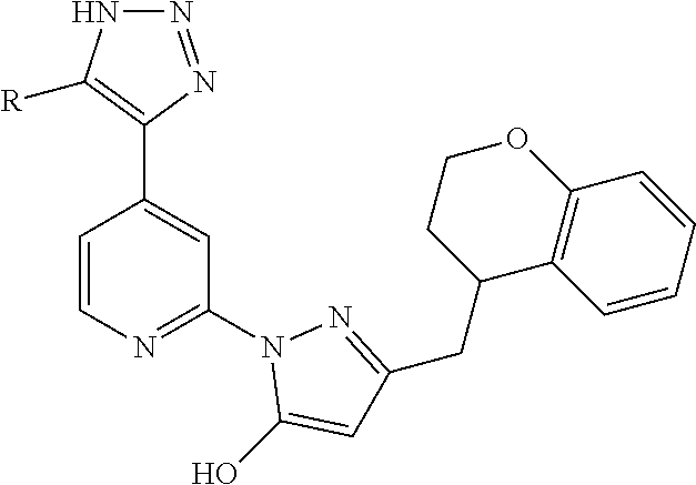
C1=CN=C(N2C(O)=CC(CC3C4=C(C=CC=C4)OCC3)=N2)C=C1C1=C([R])NN=N1
